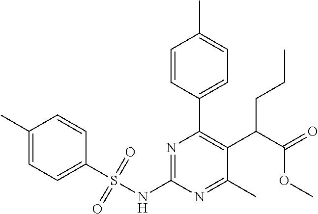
N(C1=NC(C2=CC=C(C)C=C2)=C(C(C(=O)OC)CCC)C(C)=N1)S(=O)(=O)C1=CC=C(C)C=C1
